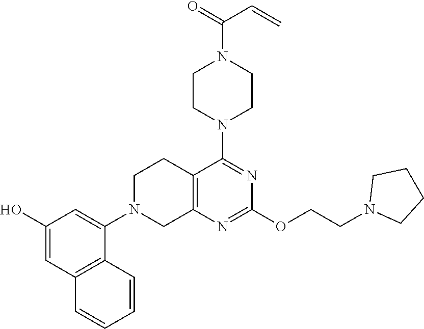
C12=C(N=C(OCCN3CCCC3)N=C1N1CCN(C(=O)C=C)CC1)CN(C1=CC(O)=CC3=C1C=CC=C3)CC2
